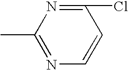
C1(Cl)=NC(C)=NC=C1
